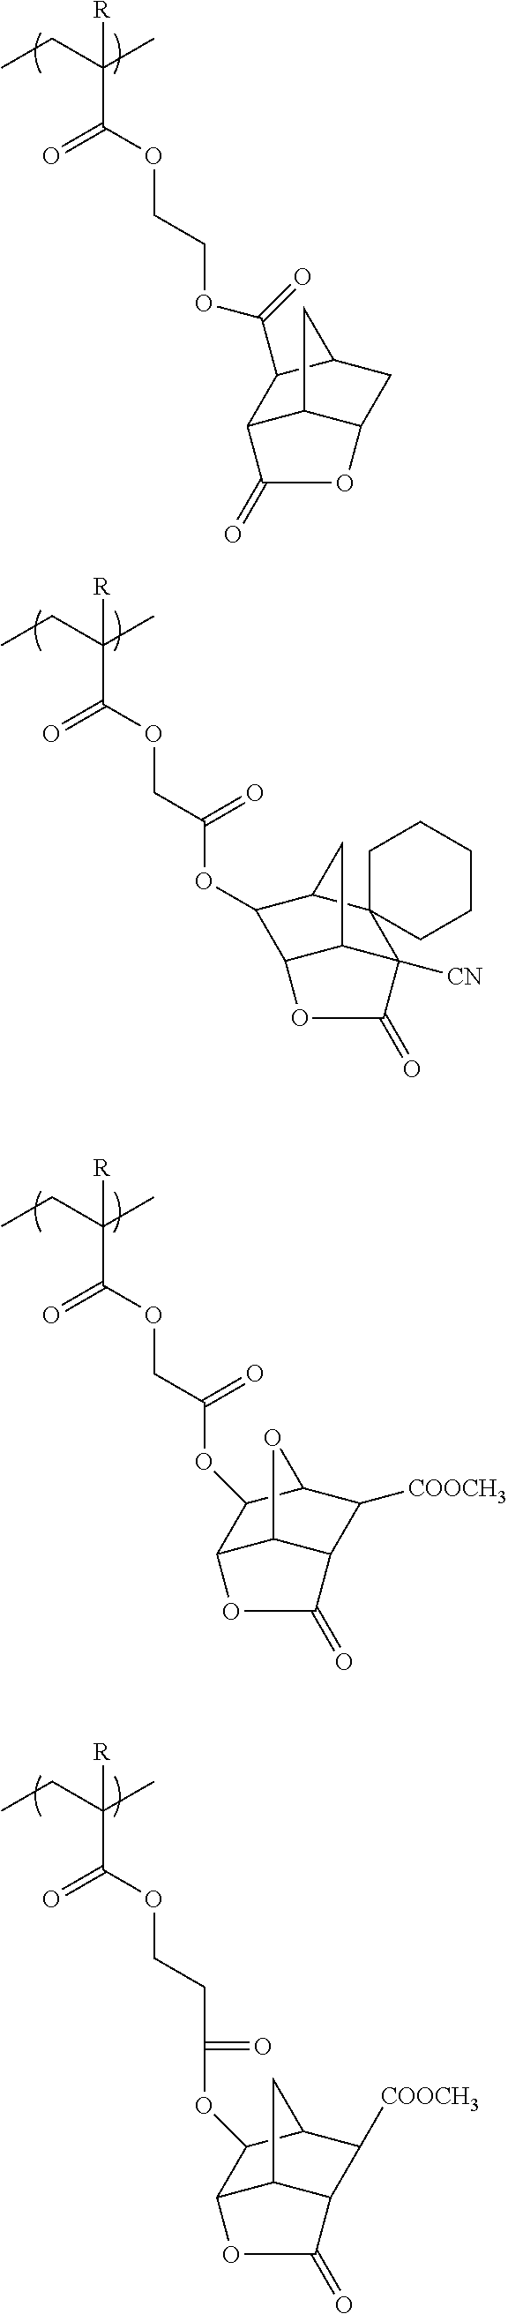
CCC(C)(C(OCCOC(C1C2C3C(CC1C3)OC2=O)=O)=O)[R].CCC(C)(C(OCC(OC1C2C3C(C([COOCH3])C1O3)C(=O)O2)=O)=O)[R].CCC(C)(C(OCCC(=O)OC1C2C3C(C([COOCH3])C1C3)C(=O)O2)=O)[R].CCC(C)(C(OCC(OC1C2C3C([CN])(C(=O)O2)C2(C1C3)CCCCC2)=O)=O)[R]
